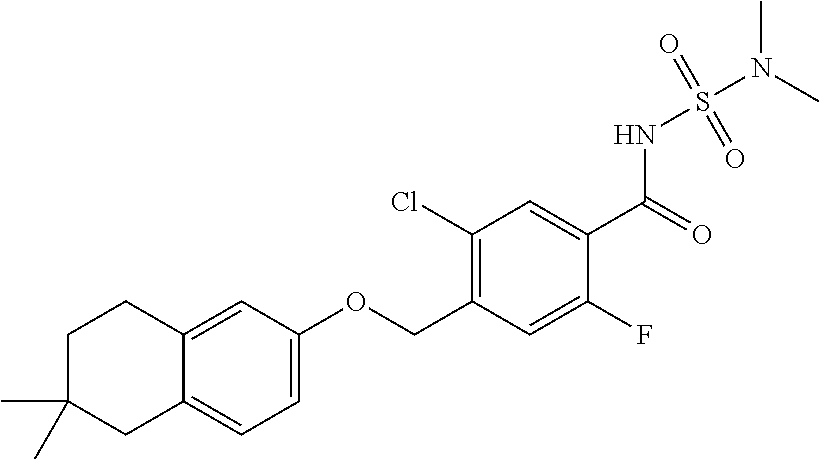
C1(Cl)=C(COC2=CC=C3C(=C2)CCC(C)(C)C3)C=C(F)C(C(=O)NS(N(C)C)(=O)=O)=C1
